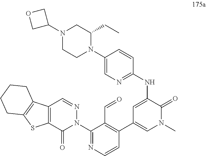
N(C1=CC(C2=C(C=O)C(N3N=CC4=C(C3=O)SC3=C4CCCC3)=NC=C2)=CN(C)C1=O)C1=NC=C(N2C(CC)CN(C3COC3)CC2)C=C1
